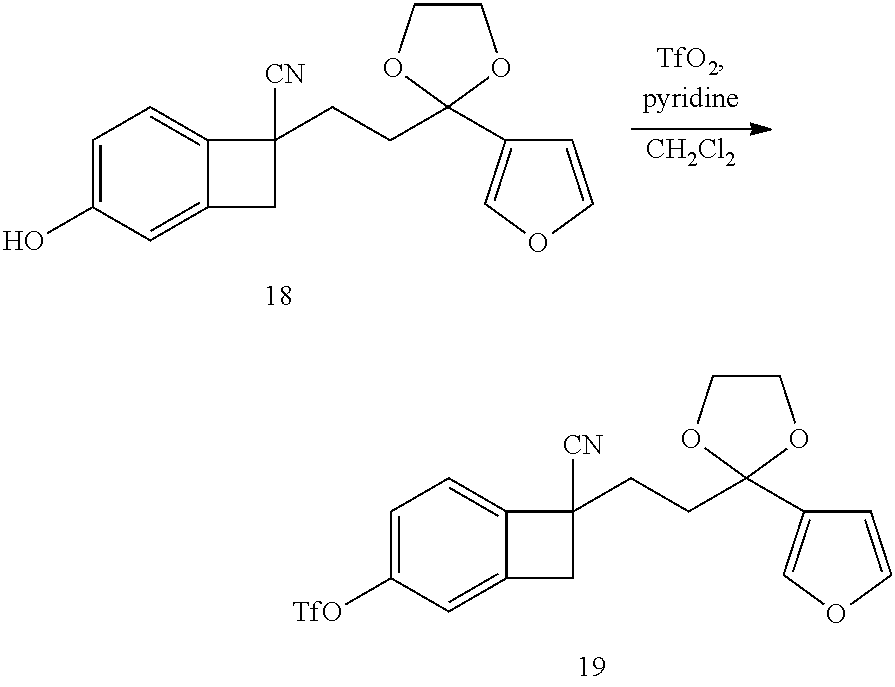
C1=C([TfO])C=C2C(=C1)C([CN])(CCC1(C3=COC=C3)OCCO1)C2.C1=C(O)C=C2C(=C1)C([CN])(CCC1(C3=COC=C3)OCCO1)C2.[CH2Cl2]
